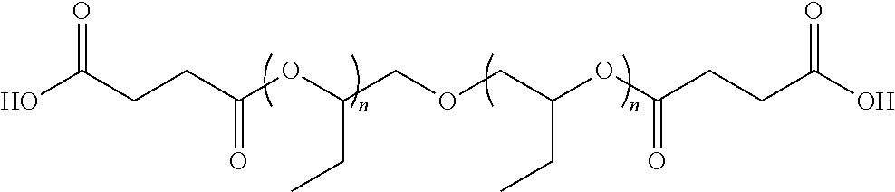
OC(CCC(OC(COCC(OC(CCC(O)=O)=O)CC)CC)=O)=O
